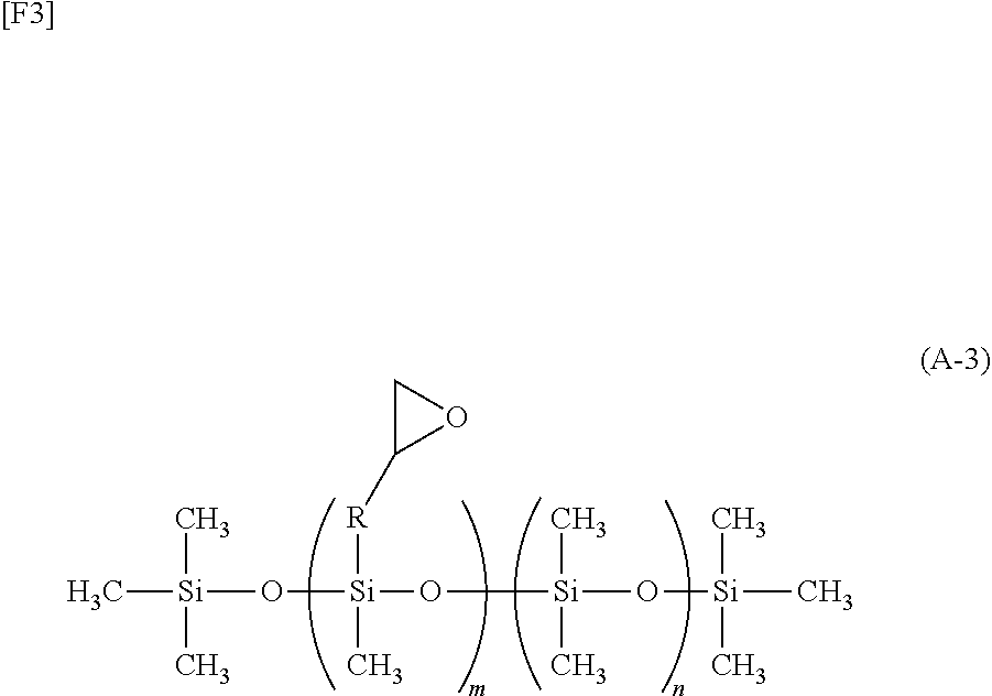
C[Si](C)(C)O[Si](C)(O[Si](C)(C)O[Si](C)(C)C)[R]C1OC1.[[F3]]
